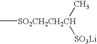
C[SO2CH2CH2CH](C)[SO3Li]
